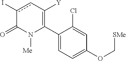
C1(C2=C([Y])cc(I)C(=O)N2[Me])=CC=C(OC[SMe])C=C1Cl
